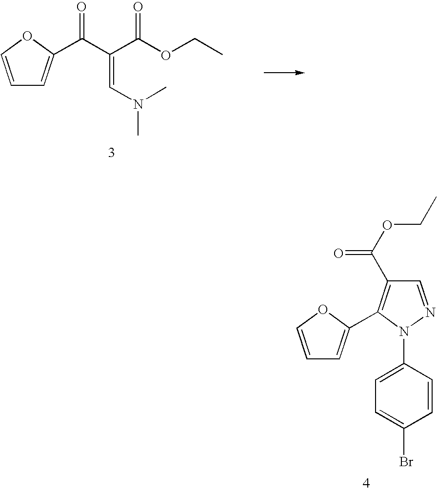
C1=NN(C2=CC=C(Br)C=C2)C(C2=CC=CO2)=C1C(OCC)=O.C(C(=CN(C)C)C(OCC)=O)(=O)C1=CC=CO1
